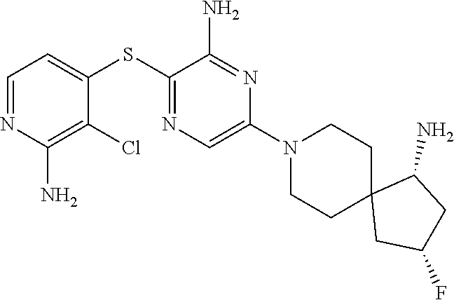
S(C1=NC=C(N2CCC3(CC2)CC(F)CC3N)N=C1N)C1=CC=NC(N)=C1Cl
